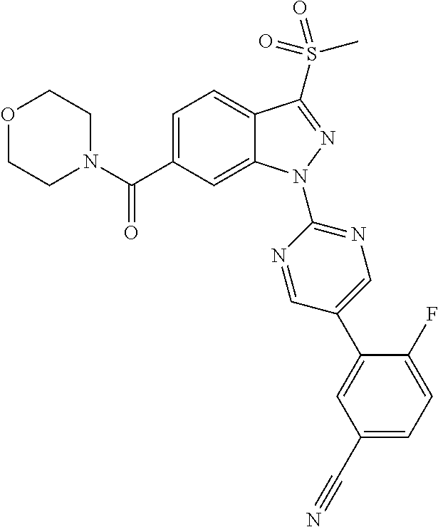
O1CCN(C(C2=CC=C3C(=C2)N(C2=NC=C(C4=CC(C#N)=CC=C4F)C=N2)N=C3S(C)(=O)=O)=O)CC1
